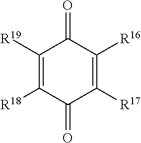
C1([R19])=C([R18])C(=O)C([R17])=C([R16])C1=O
